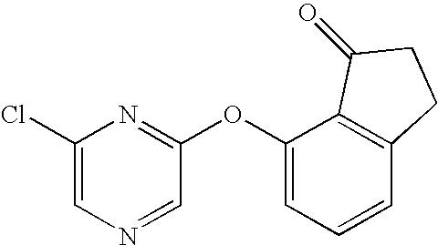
C1(Cl)=CN=CC(OC2=CC=CC3=C2C(=O)CC3)=N1
